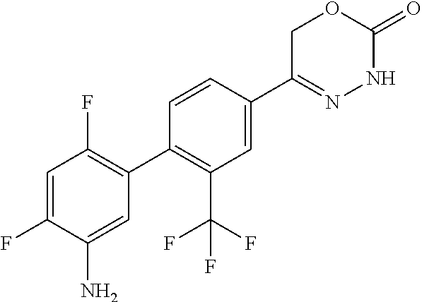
C1C(C2=CC(C(F)(F)F)=C(C3=C(F)C=C(F)C(N)=C3)C=C2)=NNC(=O)O1
